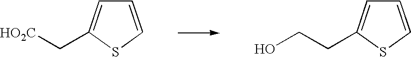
C1=CSC(C[HO2C])=C1.C1=CSC(CCO)=C1
